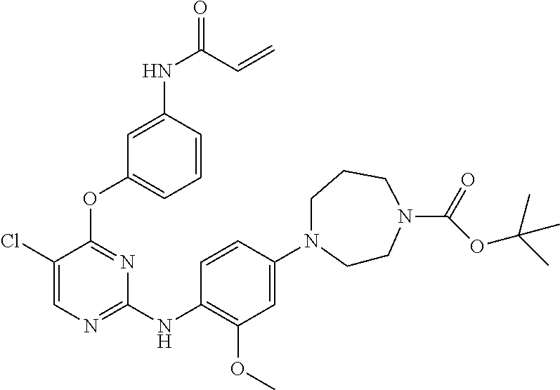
C1(N2CCN(C(=O)OC(C)(C)C)CCC2)=CC(OC)=C(NC2=NC=C(Cl)C(OC3=CC=CC(NC(=O)C=C)=C3)=N2)C=C1
